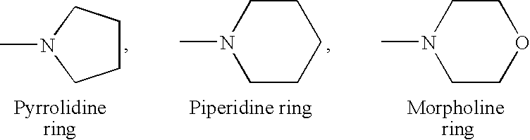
N1(C)CCOCC1.C1CCN(C)C1.N1(C)CCCCC1
